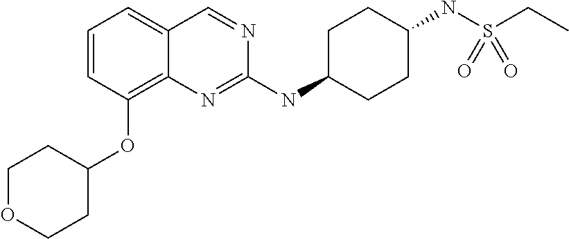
C1=CC=C2C(=C1OC1CCOCC1)N=C(NC1CCC(NS(CC)(=O)=O)CC1)N=C2
